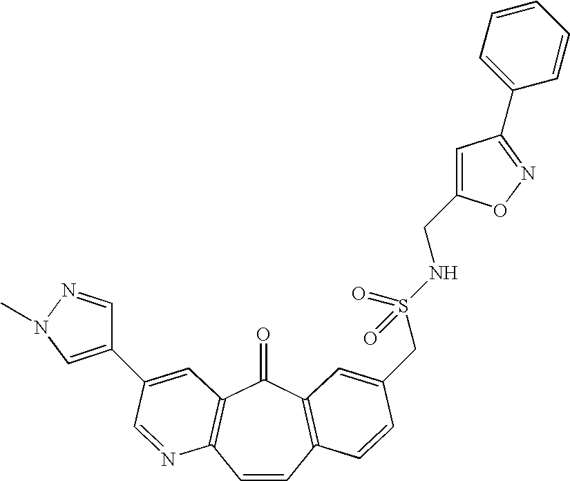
C1=CC2=C(C(=O)C3=C1N=CC(C1=CN(C)N=C1)=C3)C=C(CS(NCC1=CC(C3=CC=CC=C3)=NO1)(=O)=O)C=C2
